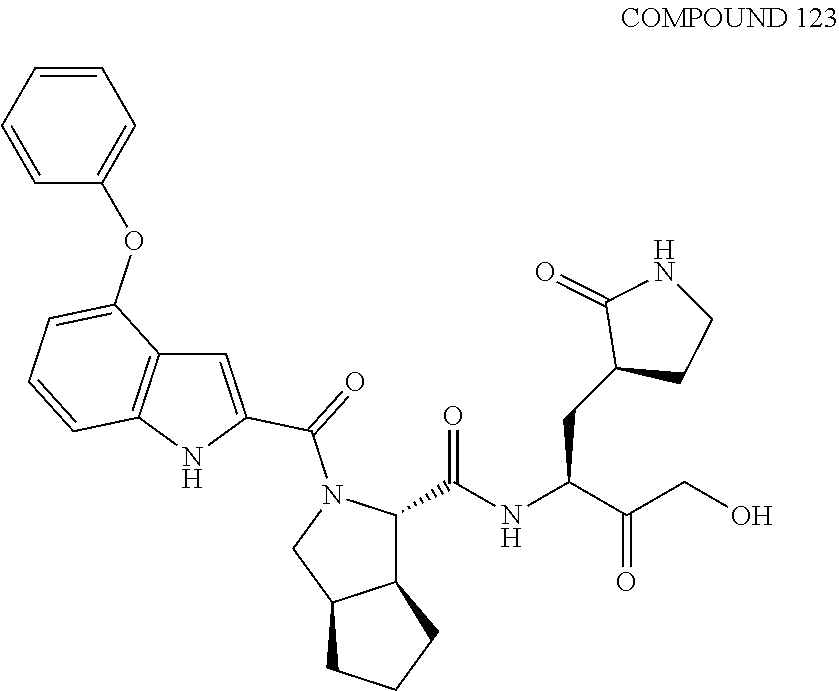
C12C(C(NC(C(CO)=O)CC3CCNC3=O)=O)N(C(=O)C3=CC4=C(N3)C=CC=C4OC3=CC=CC=C3)CC1CCC2
